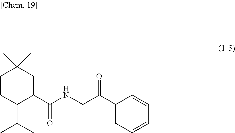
C1CC(C(C)C)C(C(=O)NCC(=O)C2=CC=CC=C2)CC1(C)C
